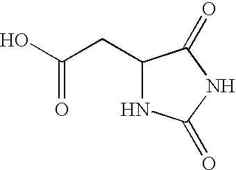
C1(CC(O)=O)NC(=O)NC1=O
